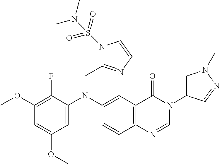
C1(OC)=C(F)C(N(C2=CC3=C(C=C2)N=CN(C2=CN(C)N=C2)C3=O)CC2=NC=CN2S(=O)(=O)N(C)C)=CC(OC)=C1
